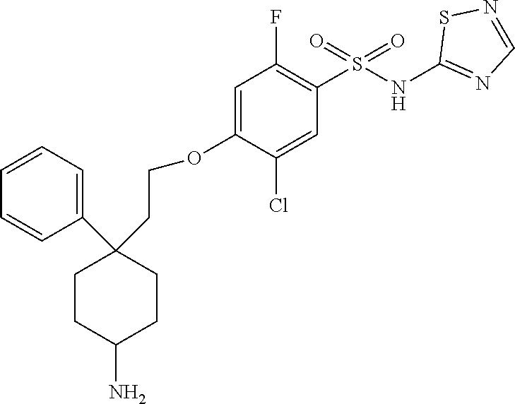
C1=C(OCCC2(C3=CC=CC=C3)CCC(N)CC2)C(Cl)=CC(S(NC2=NC=NS2)(=O)=O)=C1F
